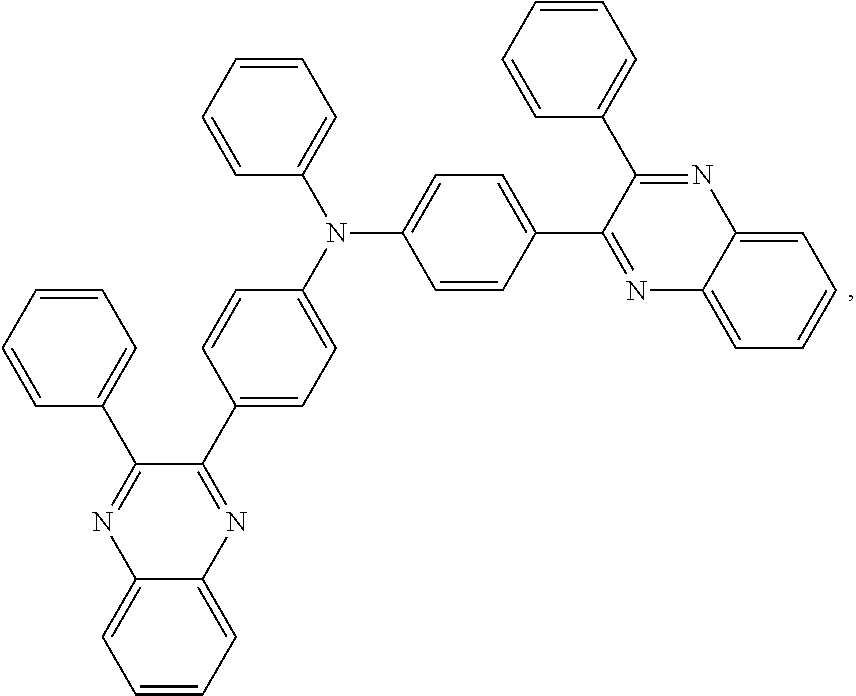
C1=CC=C2C(=C1)N=C(C1=CC=CC=C1)C(C1=CC=C(N(C3=CC=CC=C3)C3=CC=C(C4=NC5=CC=CC=C5N=C4C4=CC=CC=C4)C=C3)C=C1)=N2
